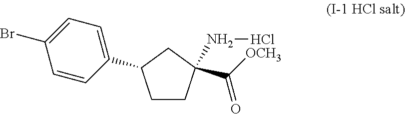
C1CC(NCl)(C([OCH3])=O)CC1C1=CC=C(Br)C=C1
